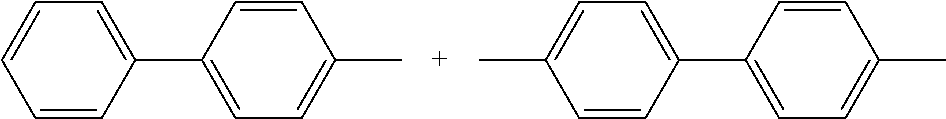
C1=C(C2=CC=C(C)C=C2)C=CC=C1.C1=C(C2=CC=C(C)C=C2)C=CC(C)=C1
